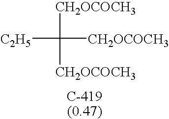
[C2H5]C([CH2OCOCH3])([CH2OCOCH3])[CH2OCOCH3]
